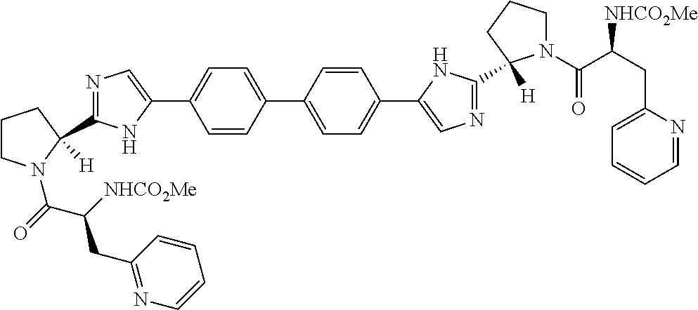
C1=CC(C2=CC=C(C3=CN=C(C4([H])N(C(C(CC5=CC=CC=N5)[NHCO2Me])=O)CCC4)N3)C=C2)=CC=C1C1=CN=C(C2([H])N(C(=O)C(CC3=NC=CC=C3)[NHCO2Me])CCC2)N1
